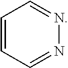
C1=CC=NN=C1
